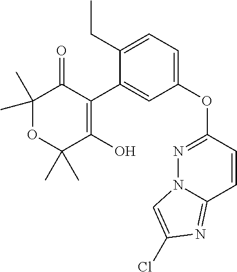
C1(C2=CC(OC3=NN4C(=NC(Cl)=C4)C=C3)=CC=C2CC)=C(O)C(C)(C)OC(C)(C)C1=O
